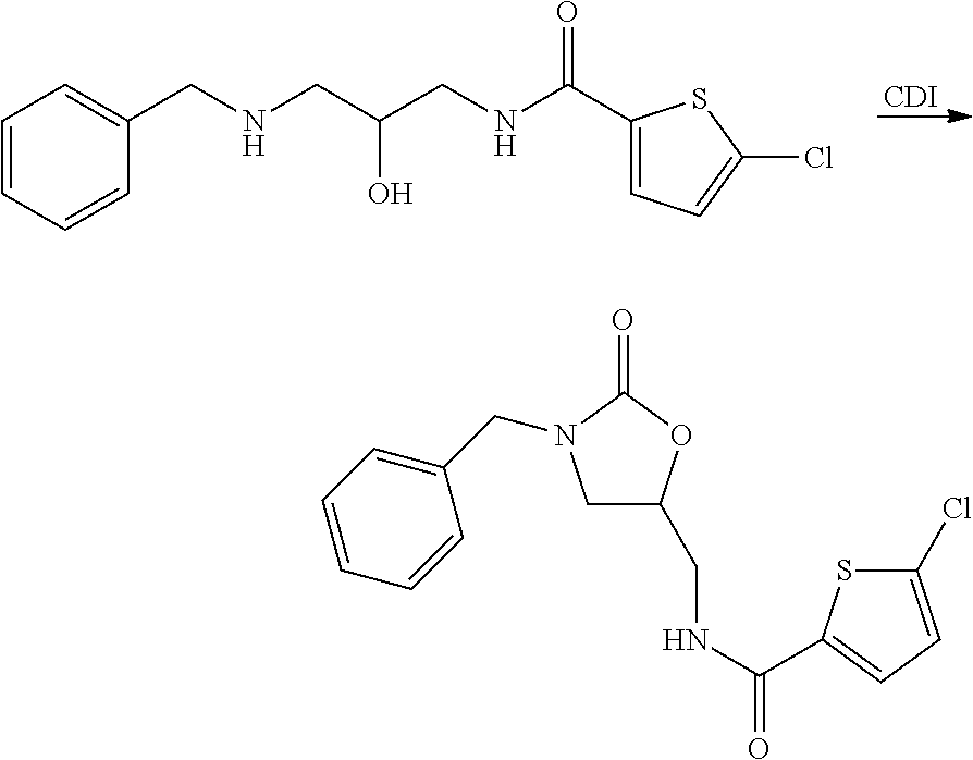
[CDI].C(CNC(C1=CC=C(Cl)S1)=O)(CNCC1=CC=CC=C1)O.C1C(CNC(=O)C2=CC=C(Cl)S2)OC(=O)N1CC1=CC=CC=C1
